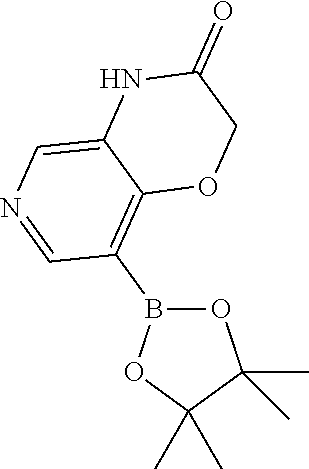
O1B(C2=C3C(=CN=C2)NC(=O)CO3)OC(C)(C)C1(C)C
